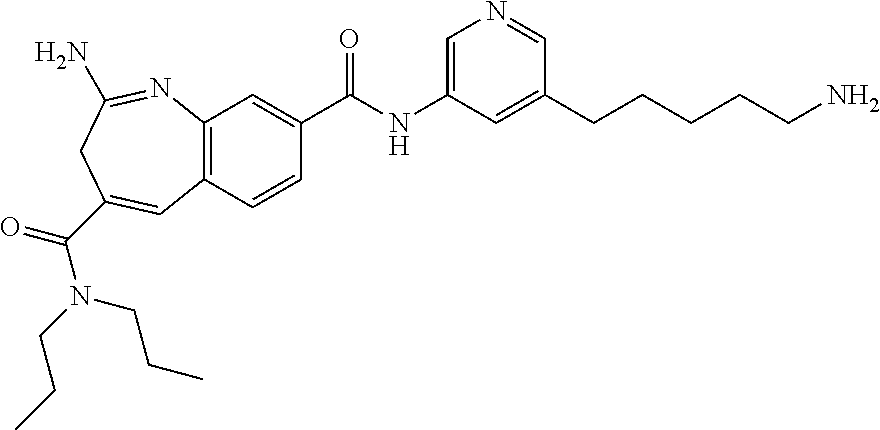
C1=C(NC(C2=CC3=C(C=C2)C=C(C(N(CCC)CCC)=O)CC(N)=N3)=O)C=C(CCCCCN)C=N1
